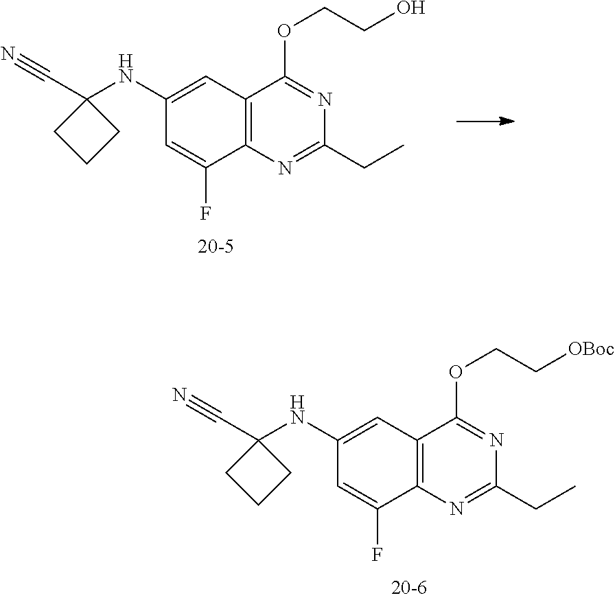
C12=C(N=C(CC)N=C1OCCO)C(F)=CC(NC1(C#N)CCC1)=C2.C12=C(N=C(CC)N=C1OCC[OBoc])C(F)=CC(NC1(C#N)CCC1)=C2
